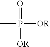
CP(=O)([OR])[OR]
